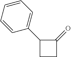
C1CC(=O)C1C1=CC=CC=C1
